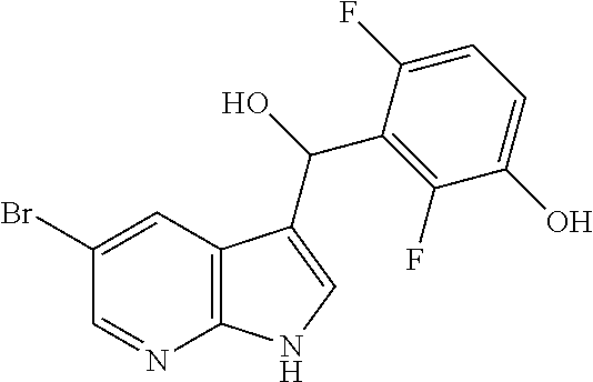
C1(Br)=CC2=C(N=C1)NC=C2C(O)C1=C(F)C(O)=CC=C1F
